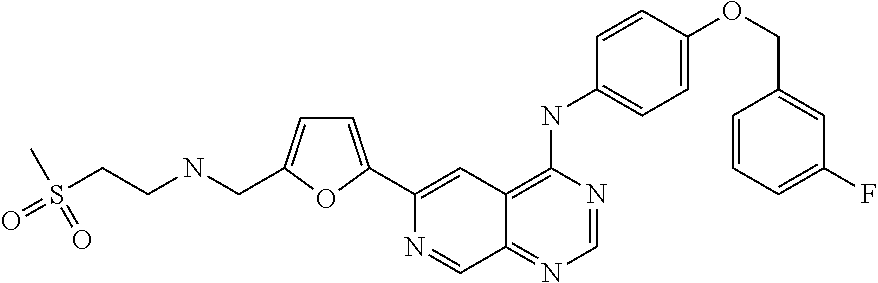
C1=C(C2=CC3=C(NC4=CC=C(OCC5=CC(F)=CC=C5)C=C4)N=CN=C3C=N2)OC(CNCCS(=O)(C)=O)=C1
